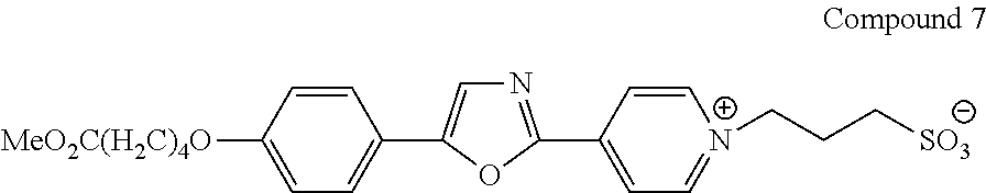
[MeO2C(H2C)4O]C1=CC=C(C2=CN=C(C3=CC=[N+](CCC[SO3])C=C3)O2)C=C1
